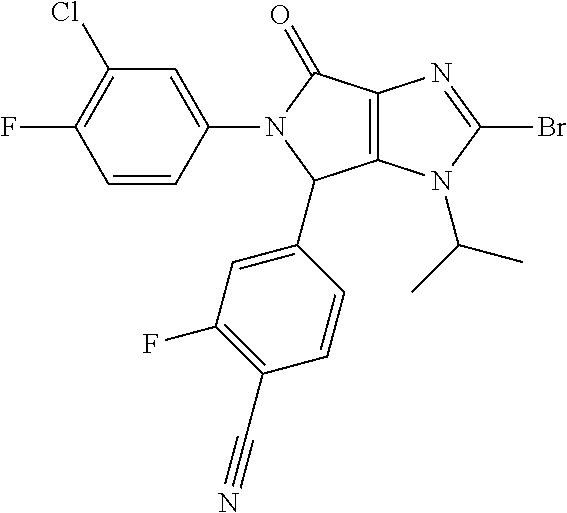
C12=C(N(C(C)C)C(Br)=N1)C(C1=CC(F)=C(C#N)C=C1)N(C1=CC(Cl)=C(F)C=C1)C2=O
